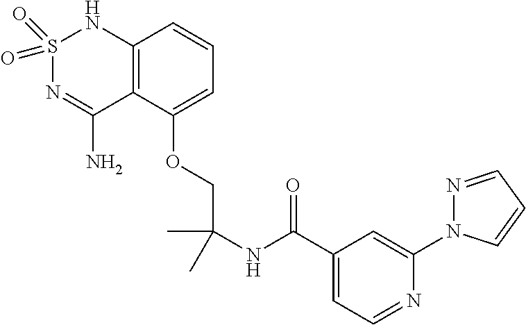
C(COC1=CC=CC2=C1C(N)=NS(=O)(=O)N2)(C)(C)NC(C1=CC=NC(N2N=CC=C2)=C1)=O
